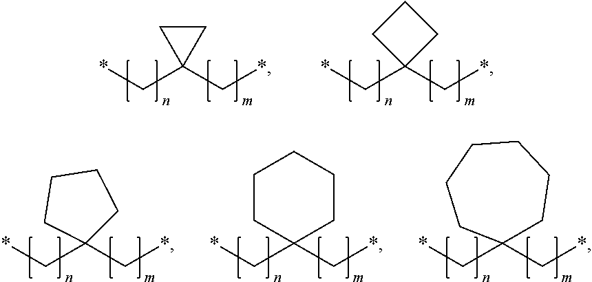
*CC1(C*)CC1.*CC1(C*)CCC1.*CC1(C*)CCCC1.*CC1(C*)CCCCC1.*CC1(C*)CCCCCC1
